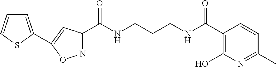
N1=C(C(NCCCNC(C2=C(O)N=C(C)C=C2)=O)=O)C=C(C2=CC=CS2)O1
